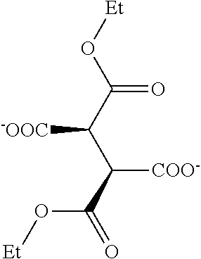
[Et]OC(C(C(C(=O)O[Et])[COO-])[-OOC])=O
